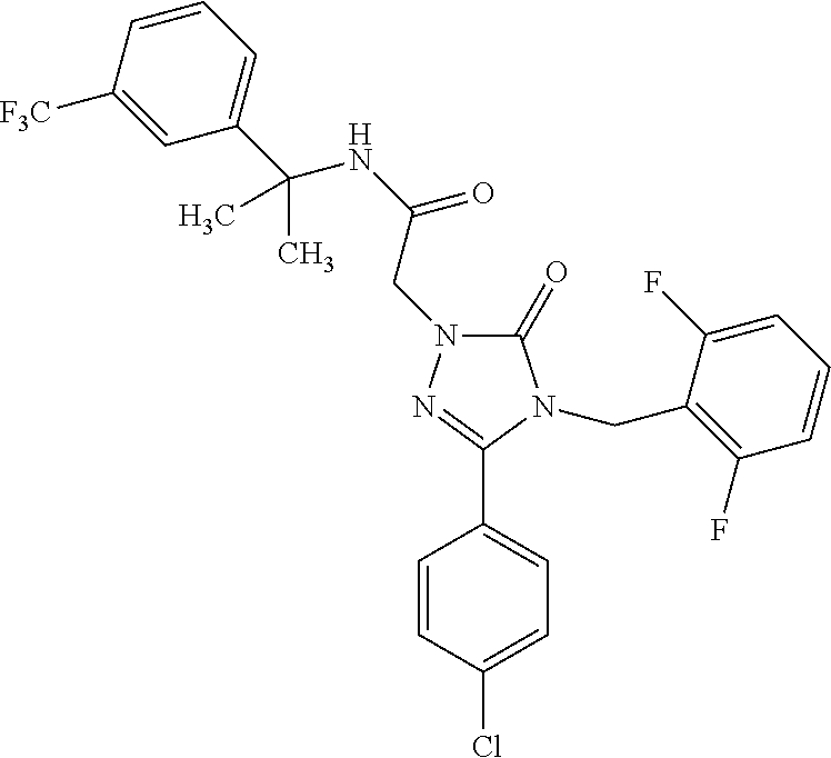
C1(=O)N(CC(NC(C2=CC=CC([F3C])=C2)(C)C)=O)N=C(C2=CC=C(Cl)C=C2)N1CC1=C(F)C=CC=C1F
